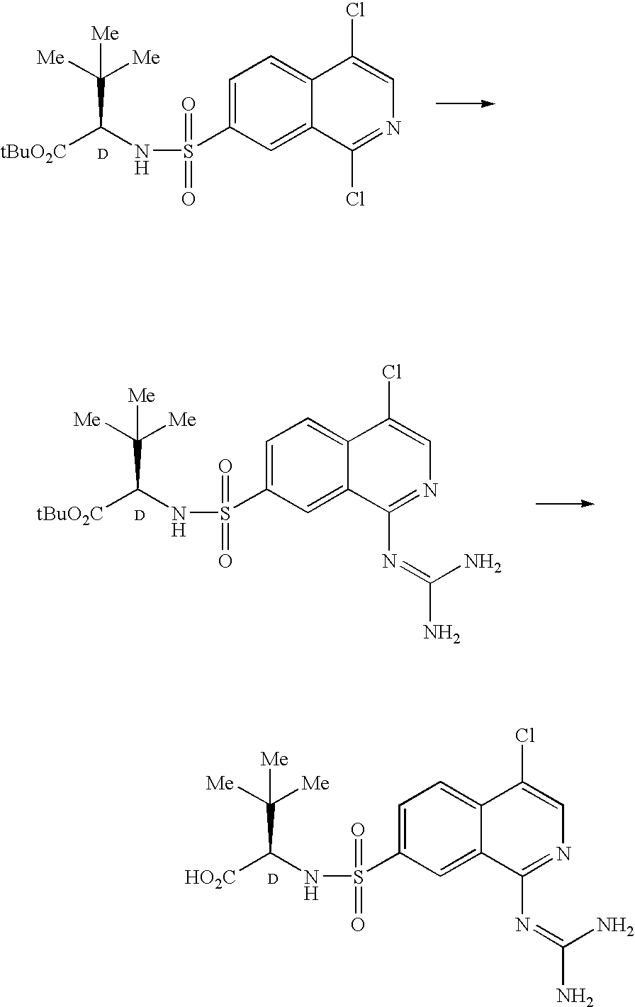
N(C([tBuO2C])C([Me])([Me])[Me])S(=O)(=O)C1=CC=C2C(=C1)C(Cl)=NC=C2Cl.[D].N(C([tBuO2C])C([Me])([Me])[Me])S(=O)(=O)C1=CC=C2C(=C1)C(N=C(N)N)=NC=C2Cl.[D].N(C([HO2C])C([Me])([Me])[Me])S(=O)(=O)C1=CC=C2C(=C1)C(N=C(N)N)=NC=C2Cl.[D]
